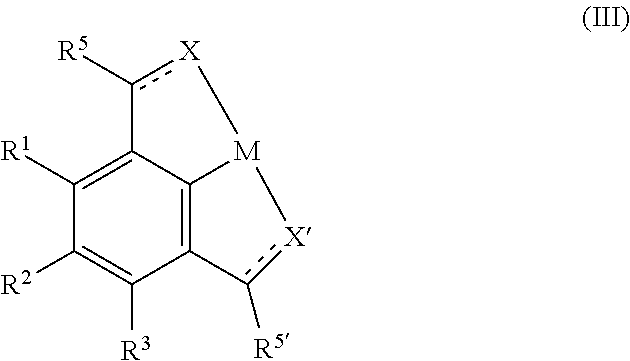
C12=C3C(=C([R1])C([R2])=C1[R3])c([R5])[X][M]3[X]c2[R5]
